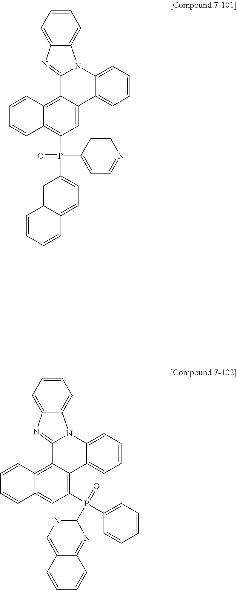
C12=C(P(C3=CC=C4C(=C3)C=CC=C4)(C3=CC=NC=C3)=O)C=C3C(=C1C=CC=C2)C1=NC2=CC=CC=C2N1C1=CC=CC=C31.C12=CC(P(C3=CC=CC=C3)(=O)C3=NC=C4C(=N3)C=CC=C4)=C3C(=C1C=CC=C2)C1=NC2=CC=CC=C2N1C1=CC=CC=C31
